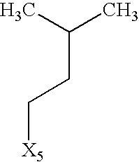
CC(C)CC[X5]
